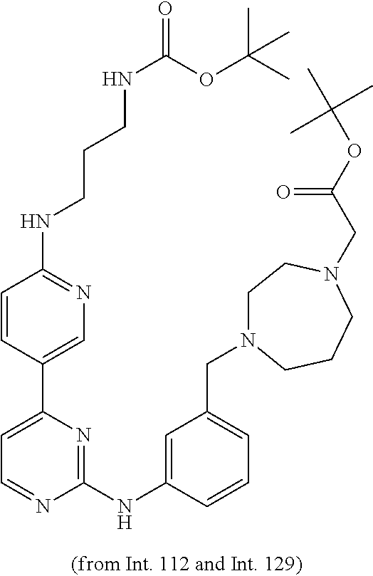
C1(NC2=CC(CN3CCN(CC(OC(C)(C)C)=O)CCC3)=CC=C2)=NC(C2=CN=C(NCCCNC(=O)OC(C)(C)C)C=C2)=CC=N1
